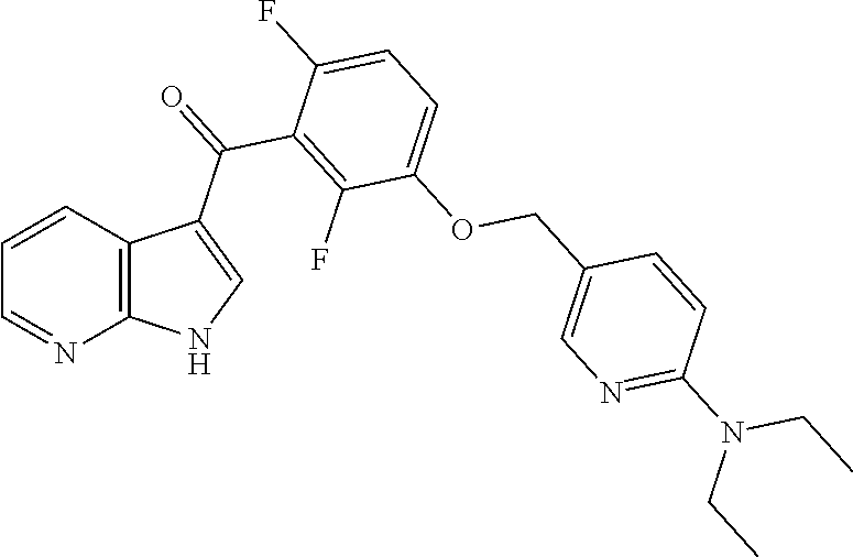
C1=CC2=C(N=C1)NC=C2C(=O)C1=C(F)C(OCC2=CN=C(N(CC)CC)C=C2)=CC=C1F
